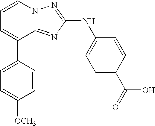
C1=C(C2=CC=CN3C2=NC(NC2=CC=C(C(=O)O)C=C2)=N3)C=CC([OCH3])=C1
